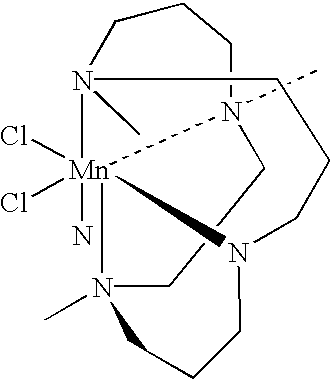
[Mn]123(Cl)(Cl)(N)N4(C)CCN1(C)CCCN2(C)CCCN3CCC4
